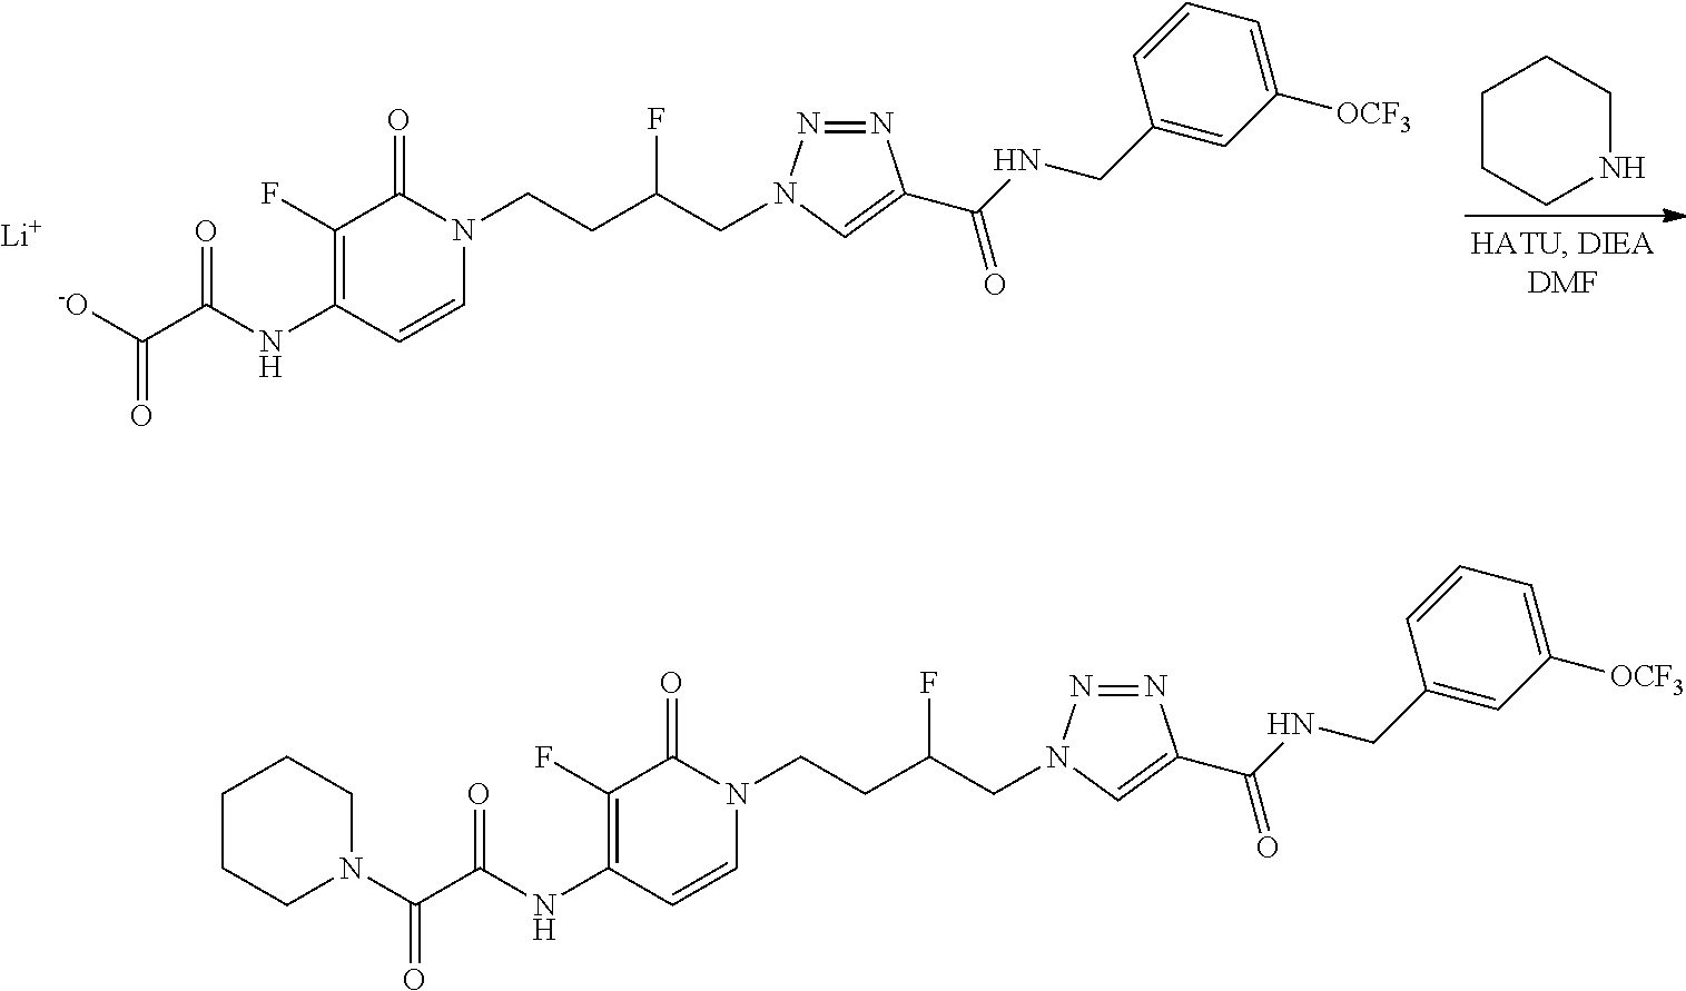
N1(C(C(NC2=C(F)C(=O)N(CCC(CN3N=NC(C(NCC4=CC([OCF3])=CC=C4)=O)=C3)F)C=C2)=O)=O)CCCCC1.[-O]C(C(NC1=C(F)C(=O)N(CCC(CN2N=NC(C(NCC3=CC([OCF3])=CC=C3)=O)=C2)F)C=C1)=O)=O.[Li].C1CCNCC1
